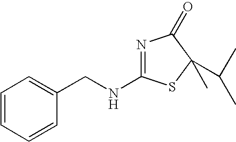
N1=C(NCC2=CC=CC=C2)SC(C(C)C)(C)C1=O
